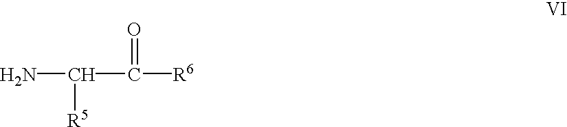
NC([R5])C(=O)[R6]
